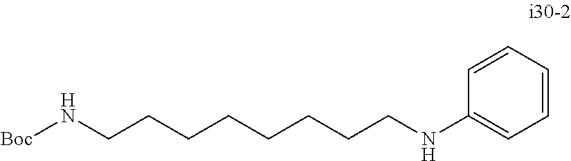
C1=CC(NCCCCCCCCN[Boc])=CC=C1
